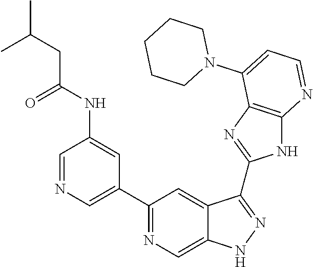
C1=NC=C(C2=NC=C3C(=C2)C(C2=NC4=C(N2)N=CC=C4N2CCCCC2)=NN3)C=C1NC(=O)CC(C)C
